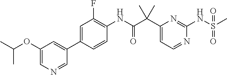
C1(C(C(NC2=C(F)C=C(C3=CC(OC(C)C)=CN=C3)C=C2)=O)(C)C)=CC=NC(NS(C)(=O)=O)=N1
